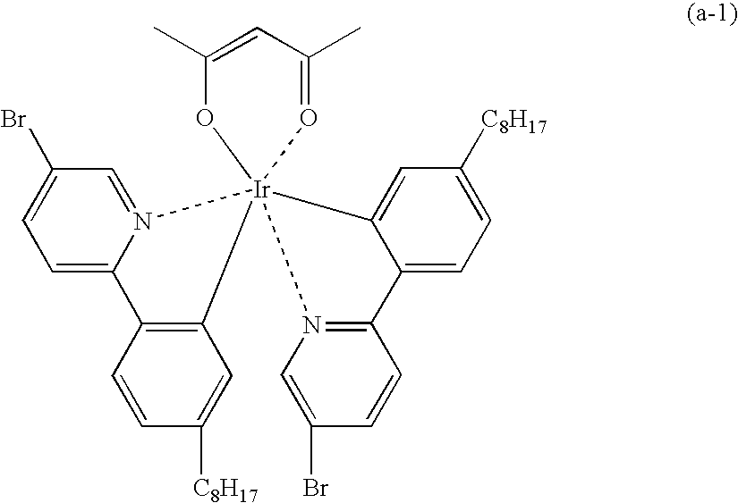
C1=C2N(=CC(Br)=C1)[Ir]13(C4=C2C=CC([C8H17])=C4)(N2=C(C4=CC=C([C8H17])C=C41)C=CC(Br)=C2)OC(C)=CC(C)=O3
